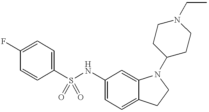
C1=C(F)C=CC(S(NC2=CC=C3C(=C2)N(C2CCN(CC)CC2)CC3)(=O)=O)=C1
